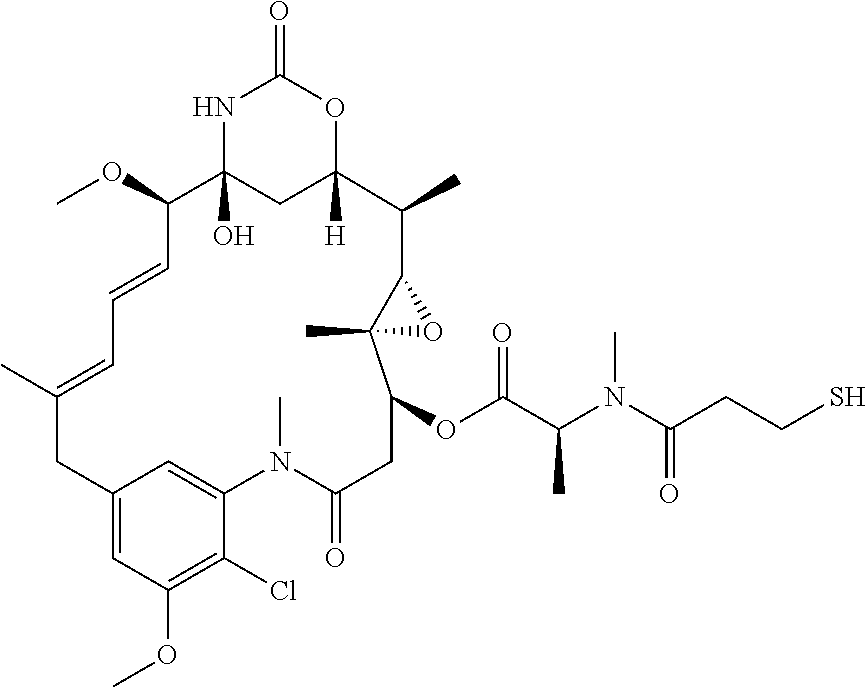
N1C2(O)CC([H])(OC1=O)C(C)C1C(C)(C(OC(C(N(C(CCS)=O)C)C)=O)CC(=O)N(C)C3=CC(=CC(OC)=C3Cl)CC(C)=CC=CC2OC)O1
